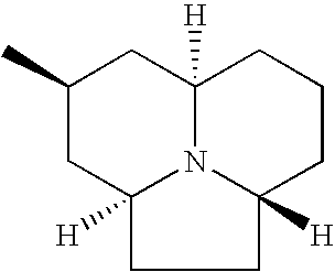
C1(C)CC2([H])N3C([H])(C1)CCCC3([H])CC2
